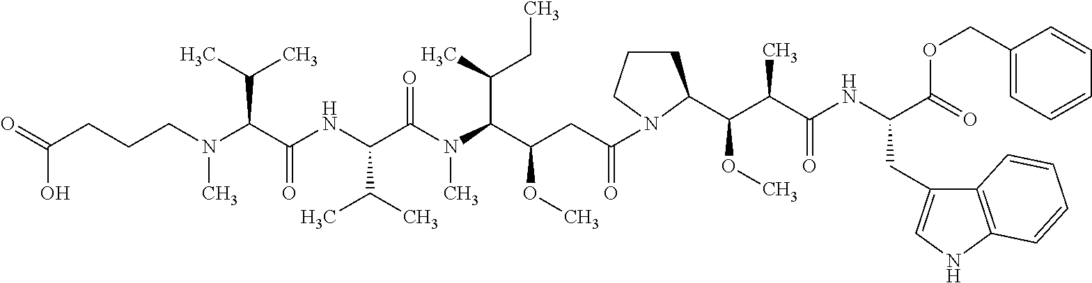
C(CCCN(C(C(NC(C(N(C(C(CC(=O)N1CCCC1C(C(C(NC(C(=O)OCC1=CC=CC=C1)CC1=CNC2=C1C=CC=C2)=O)C)OC)OC)C(C)CC)C)=O)C(C)C)=O)C(C)C)C)(O)=O
